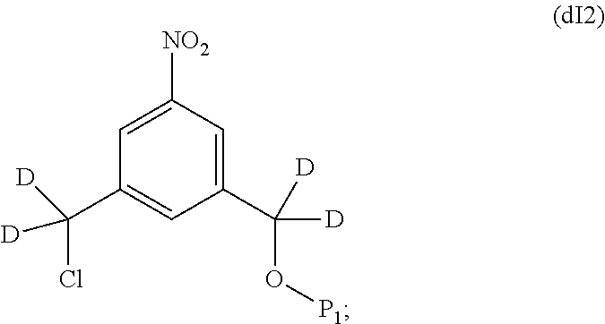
C1=C([NO2])C=C(C([D])(O[P1])[D])C=C1C([D])(Cl)[D]
